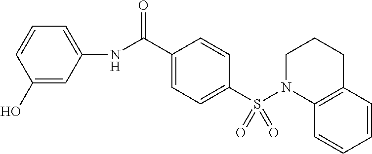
C1(NC(C2=CC=C(S(N3C4=C(CCC3)C=CC=C4)(=O)=O)C=C2)=O)=CC=CC(O)=C1
